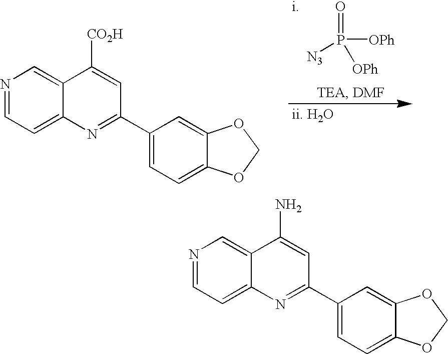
O=P([N3])([OPh])[OPh].[i].[ii. H2O].N1=CC=C2C(=C1)C([CO2H])=CC(C1=CC=C3C(=C1)OCO3)=N2.N1=CC=C2C(=C1)C(N)=CC(C1=CC=C3C(=C1)OCO3)=N2
